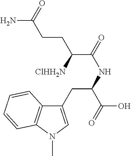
C1(CC(NC(=O)C([ClHH2N])CCC(N)=O)C(=O)O)=CN(C)C2=C1C=CC=C2
